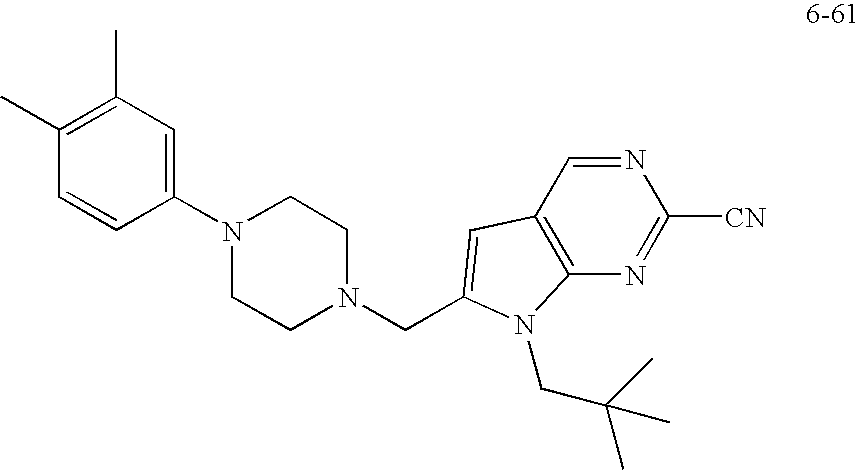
CC1=C(C)C=C(N2CCN(CC3=CC4=C(N=C([CN])N=C4)N3CC(C)(C)C)CC2)C=C1
